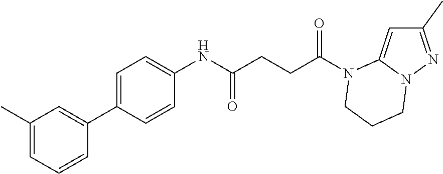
C1(C)=NN2C(=C1)N(C(CCC(NC1=CC=C(C3=CC(C)=CC=C3)C=C1)=O)=O)CCC2
